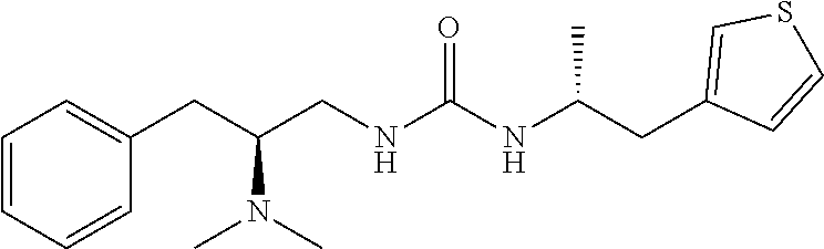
C1=CC=CC(CC(CNC(NC(CC2=CSC=C2)C)=O)N(C)C)=C1
